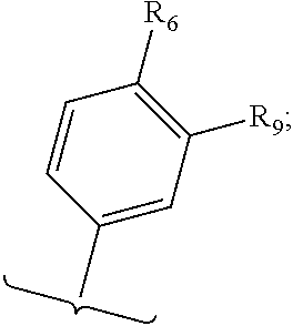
C1(C)=CC([R9])=C([R6])C=C1
